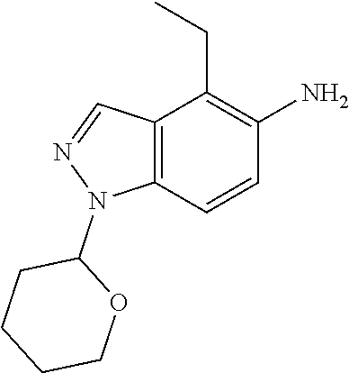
C1CCCOC1N1C2=C(C=N1)C(CC)=C(N)C=C2
